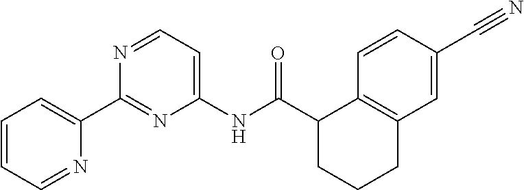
C1(C2=CC=CC=N2)=NC(NC(C2C3=C(C=C(C#N)C=C3)CCC2)=O)=CC=N1
